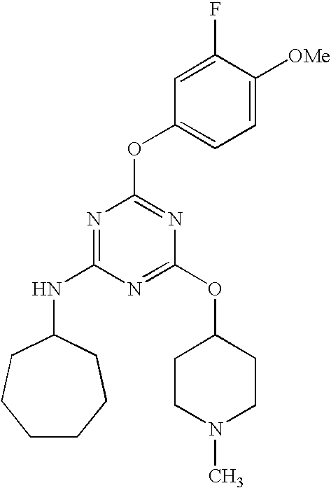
C1CCCC(NC2=NC(OC3=CC=C([OMe])C(F)=C3)=NC(OC3CCN(C)CC3)=N2)CC1
